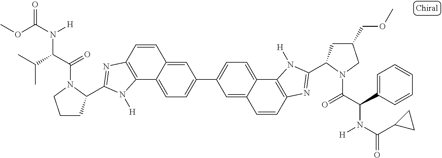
C12=CC=C(C3=CC=C4C(=C3)C=CC3=C4N([H])C(C4CC(COC)CN4C(C(C4=CC=CC=C4)N(C(C4CC4)=O)[H])=O)=N3)C=C1C=CC1=C2N([H])C(C2CCCN2C(C(C(C)C)N(C(OC)=O)[H])=O)=N1
